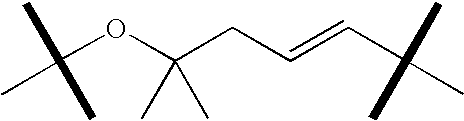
C(OC(CC=CC(C)(C)C)(C)C)(C)(C)C
